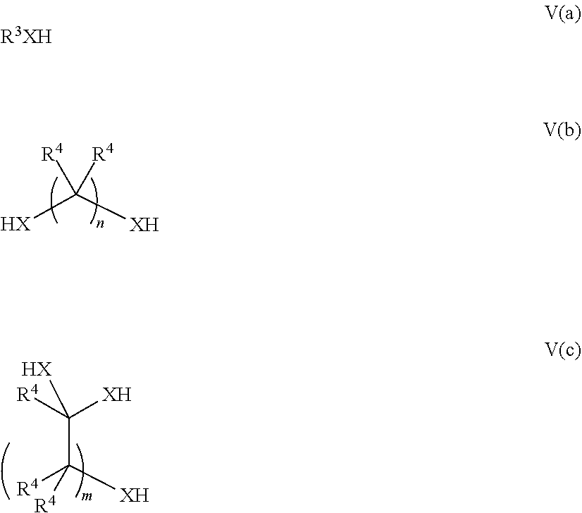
[HX]C([XH])([R4])[R4].[R4]C([XH])(C([XH])([R4])[R4])[HX].[R3XH]
